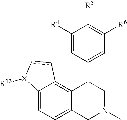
C12=CC=C3C(=C1cc[X]2[R13])C(C1=CC([R6])=C([R5])C([R4])=C1)CN(C)C3
